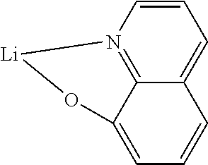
N12=C3C(=CC=C1)C=CC=C3O[Li]2
